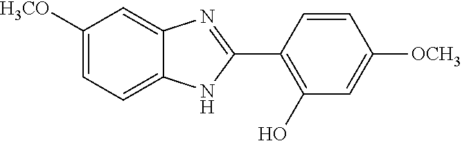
C1([H3CO])=CC=C2C(=C1)N=C(C1=C(O)C=C([OCH3])C=C1)N2
